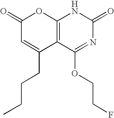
C12=C(C(OCCF)=NC(=O)N1)C(CCCC)=CC(=O)O2
